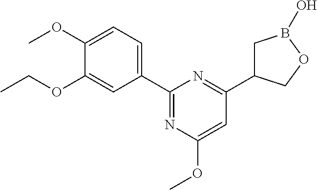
C1(C2=NC(OC)=CC(C3CB(O)OC3)=N2)=CC=C(OC)C(OCC)=C1
